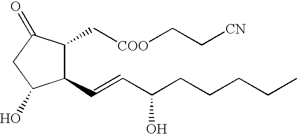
C1(C=CC(CCCCC)O)C(C[COO]CC[CN])C(=O)CC1O
